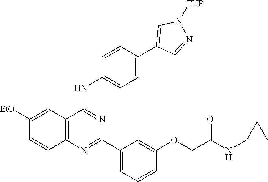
C12=C(N=C(C3=CC=CC(OCC(NC4CC4)=O)=C3)N=C1NC1=CC=C(C3=CN([THP])N=C3)C=C1)C=CC([EtO])=C2
